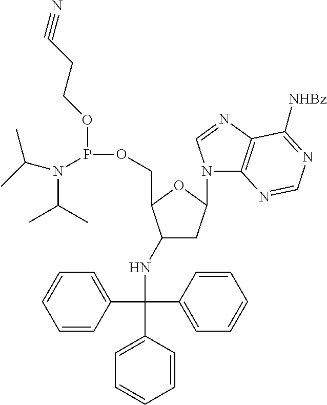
C1=CC(C(C2=CC=CC=C2)(C2=CC=CC=C2)NC2CC(N3C4=C(N=C3)C([NHBz])=NC=N4)OC2COP(OCCC#N)N(C(C)C)C(C)C)=CC=C1
